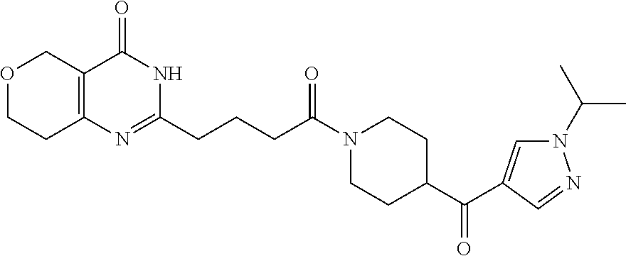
O1CCC2=C(C1)C(=O)NC(CCCC(N1CCC(C(=O)C3=CN(C(C)C)N=C3)CC1)=O)=N2
